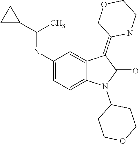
C1(N2C(=O)C(=C3COCCN3)C3=CC(NC(C4CC4)C)=CC=C23)CCOCC1
